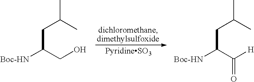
[Boc-HN]C(CO)CC(C)C.[Boc-HN]C(C([H])=O)CC(C)C
